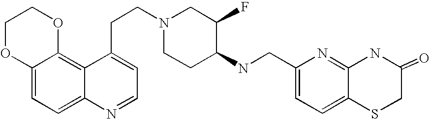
C12=CC=C3C(=C1OCCO2)C(CCN1CCC(NCC2=CC=C4C(=N2)NC(=O)CS4)C(F)C1)=CC=N3
